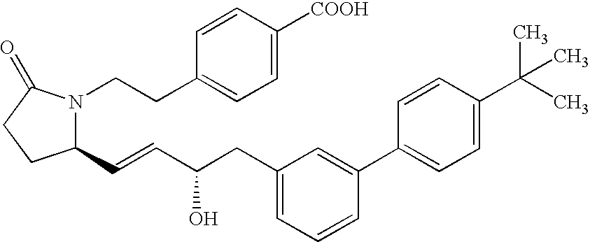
C1(C=CC(CC2=CC=CC(C3=CC=C(C(C)(C)C)C=C3)=C2)O)N(CCC2=CC=C([COOH])C=C2)C(=O)CC1
